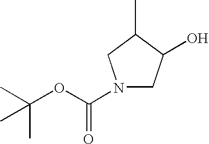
N1(C(OC(C)(C)C)=O)CC(O)C(C)C1
